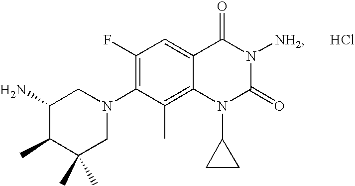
C1(C)(C)CN(C2=C(F)C=C3C(=C2C)N(C2CC2)C(=O)N([NH2])C3=O)CC(N)C1C.Cl
